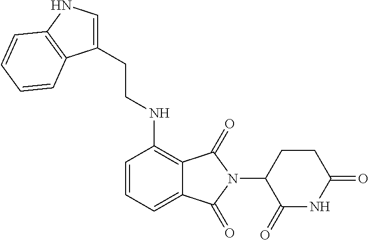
C1=CC=C2C(=C1NCCC1=CNC3=C1C=CC=C3)C(=O)N(C1C(=O)NC(=O)CC1)C2=O
